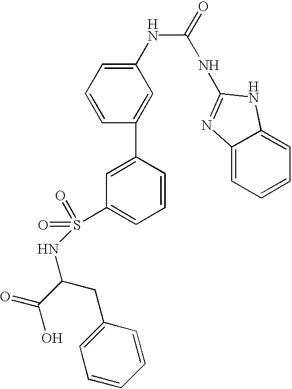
C1=CC=CC(CC(NS(C2=CC=CC(C3=CC(NC(NC4=NC5=CC=CC=C5N4)=O)=CC=C3)=C2)(=O)=O)C(=O)O)=C1
